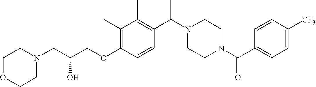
C(COC1=C(C)C(C)=C(C(N2CCN(C(C3=CC=C([CF3])C=C3)=O)CC2)C)C=C1)(CN1CCOCC1)O
